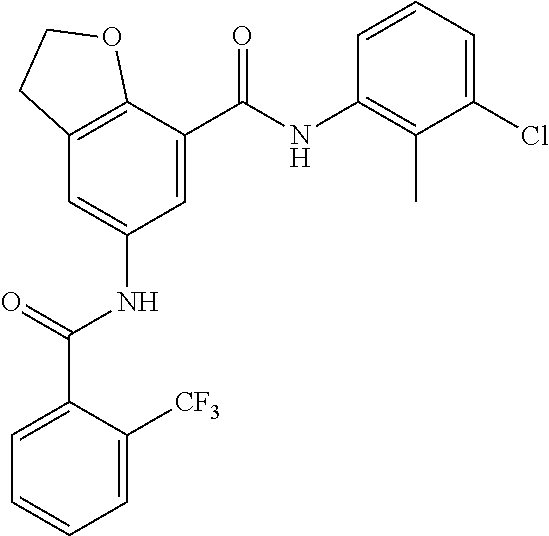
C12=C(C(C(=O)NC3=C(C)C(Cl)=CC=C3)=CC(NC(=O)C3=CC=CC=C3[CF3])=C1)OCC2
